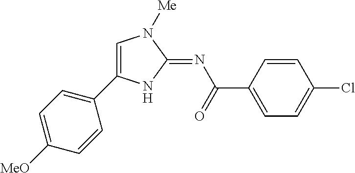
C1=C(C2=CC=C([MeO])C=C2)NC(=NC(=O)C2=CC=C(Cl)C=C2)N1[Me]
